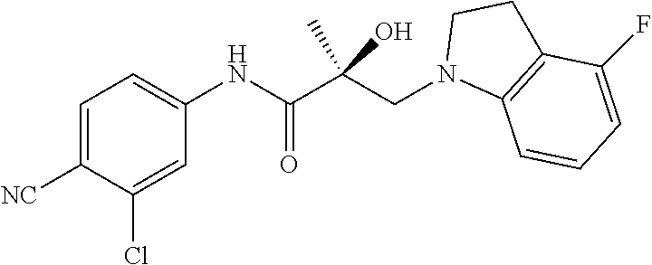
C1=C([NC])C(Cl)=CC(NC(C(CN2C3=C(CC2)C(F)=CC=C3)(C)O)=O)=C1
